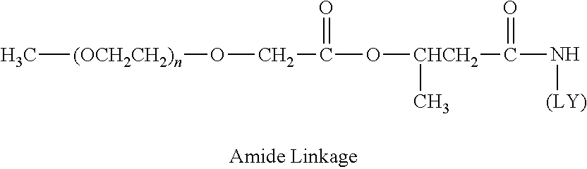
C[(OCH2CH2)n]OCC(O[CHCH2](C(N[(LY)])=O)C)=O
